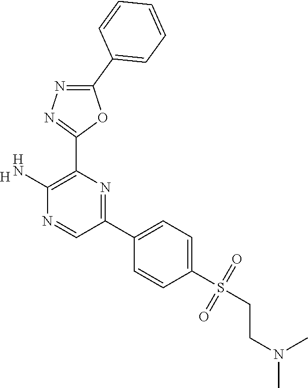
[H].C1(N)=C(C2=NN=C(C3=CC=CC=C3)O2)N=C(C2=CC=C(S(=O)(=O)CCN(C)C)C=C2)C=N1
